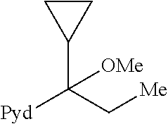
C1CC1C(C[Me])([Pyd])[OMe]
